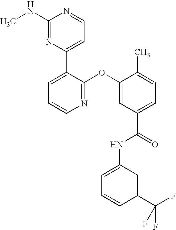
N1=C(OC2=CC(C(=O)NC3=CC=CC(C(F)(F)F)=C3)=CC=C2C)C(C2=CC=NC(NC)=N2)=CC=C1
